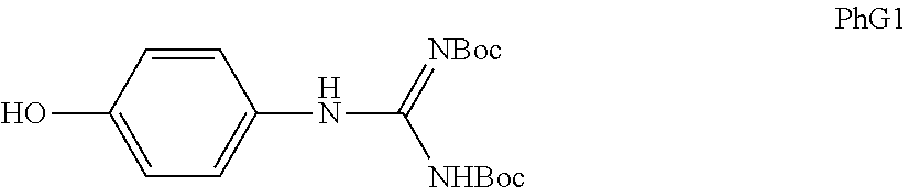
C1=C(O)C=CC(NC(=[NBoc])[NHBoc])=C1
